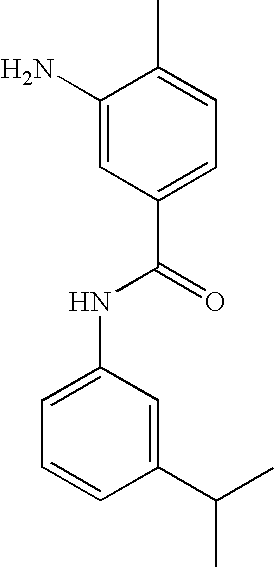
C1(N)=CC(C(=O)NC2=CC=CC(C(C)C)=C2)=CC=C1C
